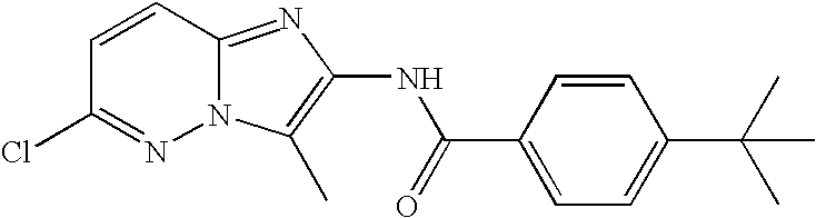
C1=CC2=NC(NC(=O)C3=CC=C(C(C)(C)C)C=C3)=C(C)N2N=C1Cl
